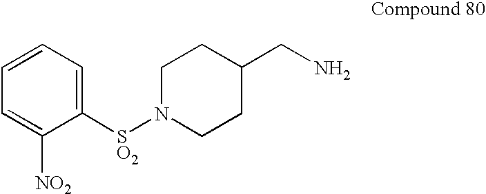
C1N([SO2]C2=CC=CC=C2[NO2])CCC(CN)C1
